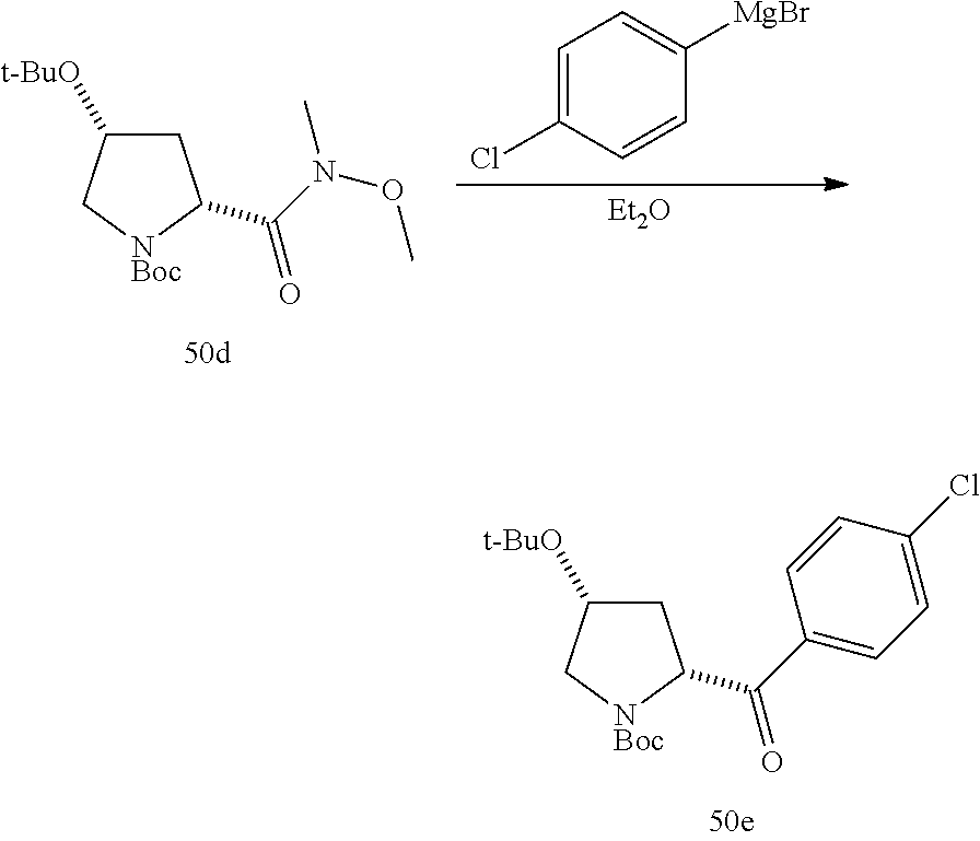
C1C([t-BuO])C[NBoc]C1C(C1=CC=C(Cl)C=C1)=O.[Et2O].C1=C(Cl)C=CC([MgBr])=C1.C1C([t-BuO])C[NBoc]C1C(N(OC)C)=O
